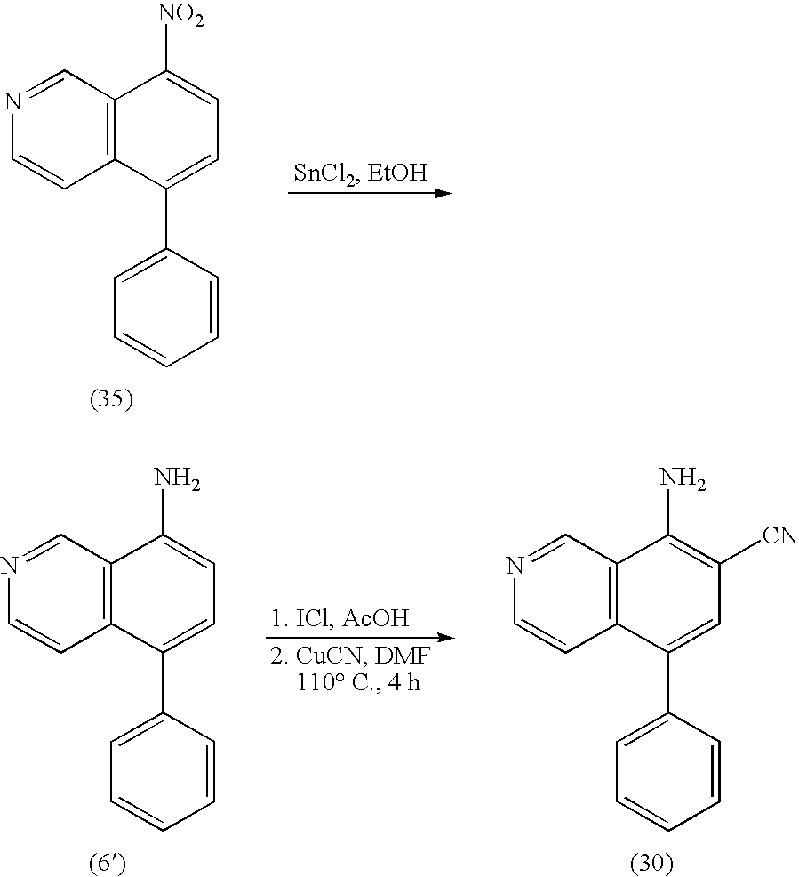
C1=CC(C2=CC=C([NO2])C3=C2C=CN=C3)=CC=C1.C1=CC(C2=CC=C(N)C3=C2C=CN=C3)=CC=C1.C1=CC(C2=CC([CN])=C(N)C3=C2C=CN=C3)=CC=C1
